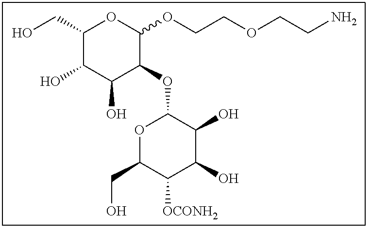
C1(CO)C(O)C(O)C(OC2OC(CO)C([OCONH2])C(O)C2O)C(OCCOCCN)O1
